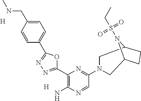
C1(C2=NN=C(C3=CC=C(CNC)C=C3)O2)=C(N)N=CC(N2CC3CCC(C2)N3S(=O)(=O)CC)=N1.[H].[H]
